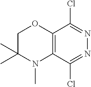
C1C(C)(C)N(C)C2=C(O1)C(Cl)=NN=C2Cl
